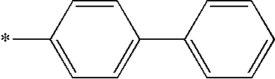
C1=C(*)C=CC(C2=CC=CC=C2)=C1
